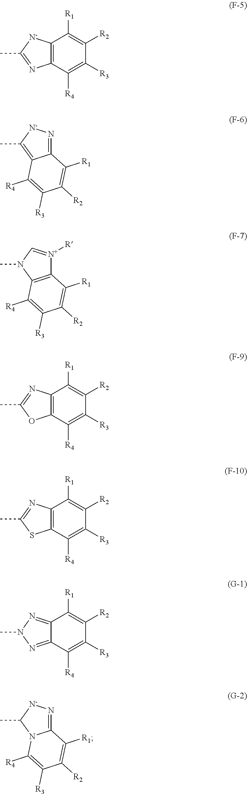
C12=C(C([R4])=C([R3])C([R2])=C1[R1])N=C(C)[N-]2.C12=N[N-]C(C)=C1C([R4])=C([R3])C([R2])=C2[R1].C12=C(N(C)C=[N+]1[R])C([R4])=C([R3])C([R2])=C2[R1].C12=C(C([R4])=C([R3])C([R2])=C1[R1])OC(C)=N2.C12=C(C([R4])=C([R3])C([R2])=C1[R1])SC(C)=N2.C12=NN(C)N=C1C([R4])=C([R3])C([R2])=C2[R1].C12=N[N-]C(C)N1C([R4])=C([R3])C([R2])=C2[R1]
